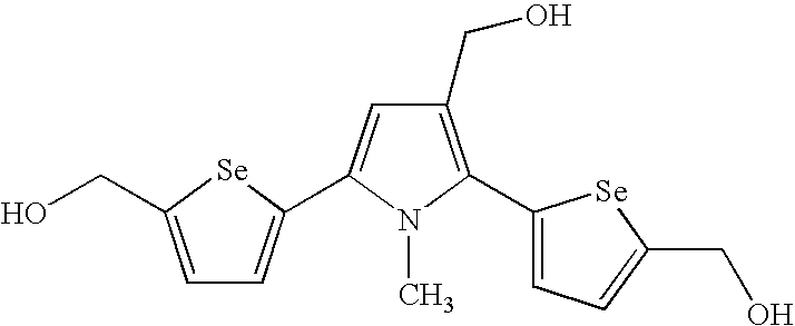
C1=C(CO)[Se]C(C2=CC(CO)=C(C3=CC=C(CO)[Se]3)N2C)=C1
